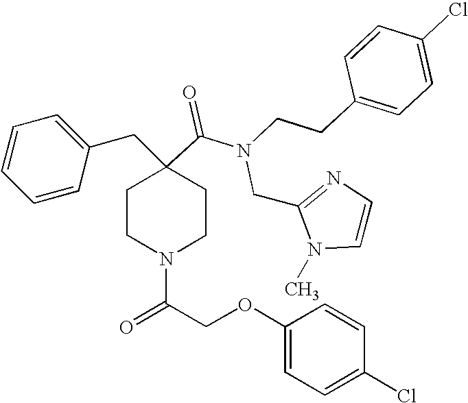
C1=CC=CC(CC2(C(=O)N(CCC3=CC=C(Cl)C=C3)CC3=NC=CN3C)CCN(C(COC3=CC=C(Cl)C=C3)=O)CC2)=C1
